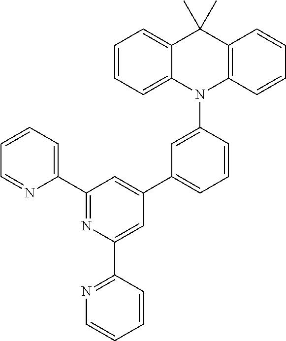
C1(C2=NC(C3=NC=CC=C3)=CC(C3=CC=CC(N4C5=C(C(C)(C)C6=CC=CC=C46)C=CC=C5)=C3)=C2)=CC=CC=N1
